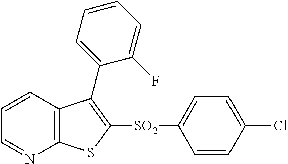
C1=CC2=C(N=C1)SC([SO2]C1=CC=C(Cl)C=C1)=C2C1=CC=CC=C1F
